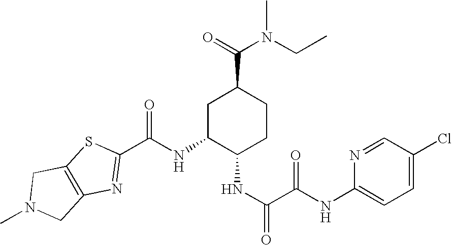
C(NC1C(NC(=O)C(NC2=CC=C(Cl)C=N2)=O)CCC(C(=O)N(CC)C)C1)(=O)C1=NC2=C(S1)CN(C)C2
